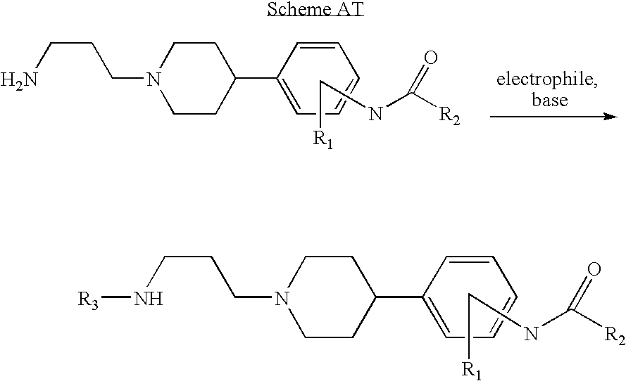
N(CCCN1CCC(C2=CC=CC=C2)CC1)[R3].[R1]CNC([R2])=O.NCCCN1CCC(C2=CC=CC=C2)CC1.[R1]CNC([R2])=O
